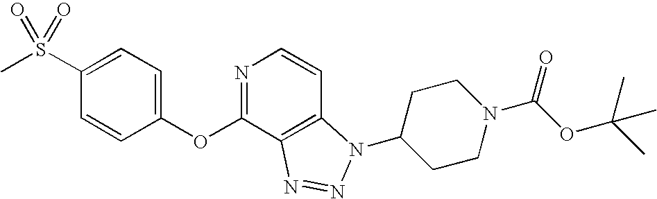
C1(S(C)(=O)=O)=CC=C(OC2=NC=CC3=C2N=NN3C2CCN(C(OC(C)(C)C)=O)CC2)C=C1
